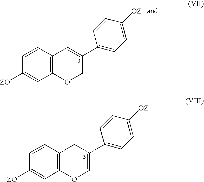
C1=CC2=C(C=C1[ZO])OCC(C1=CC=C([OZ])C=C1)=C2.C1=CC2=C(C=C1[ZO])OC=C(C1=CC=C([OZ])C=C1)C2
